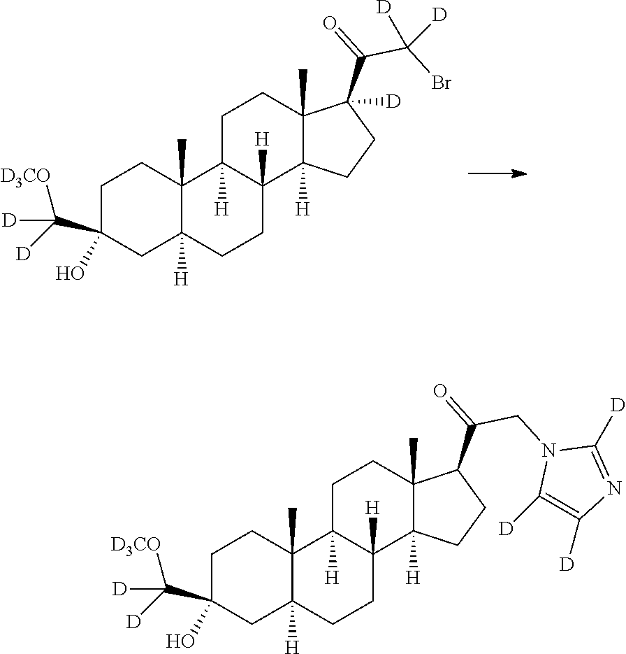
C1C(C([D3CO])([D])[D])(O)CC2([H])C(C)(C1)C1([H])C([H])(CC2)C2([H])C(C)(CC1)C(C(=O)C(Br)([D])[D])([D])CC2.C1C(C([D3CO])([D])[D])(O)CC2([H])C(C)(C1)C1([H])C([H])(CC2)C2([H])C(C)(CC1)C(C(=O)CN1C([D])=C([D])N=C1[D])CC2
